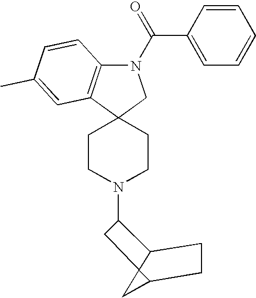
C1CN(C2C3C4(C(C4)CC3)C2)CCC12C1=C(N(C(=O)C3=CC=CC=C3)C2)C=CC(C)=C1
